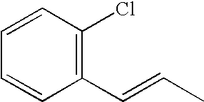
C1(C=CC)=C(Cl)C=CC=C1
